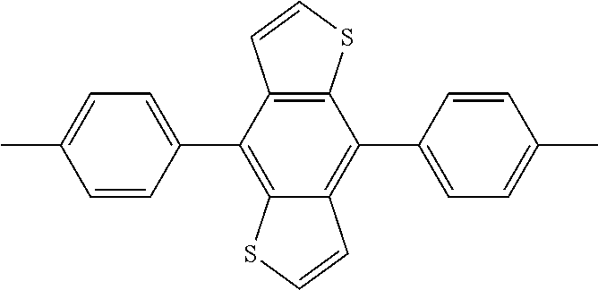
C1=CC(C2=C3C(=C(C4=CC=C(C)C=C4)C4=C2C=CS4)C=CS3)=CC=C1C
